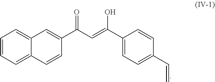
C1=CC=C2C(=C1)C=C(C(C=C(C1=CC=C(C=C)C=C1)O)=O)C=C2
